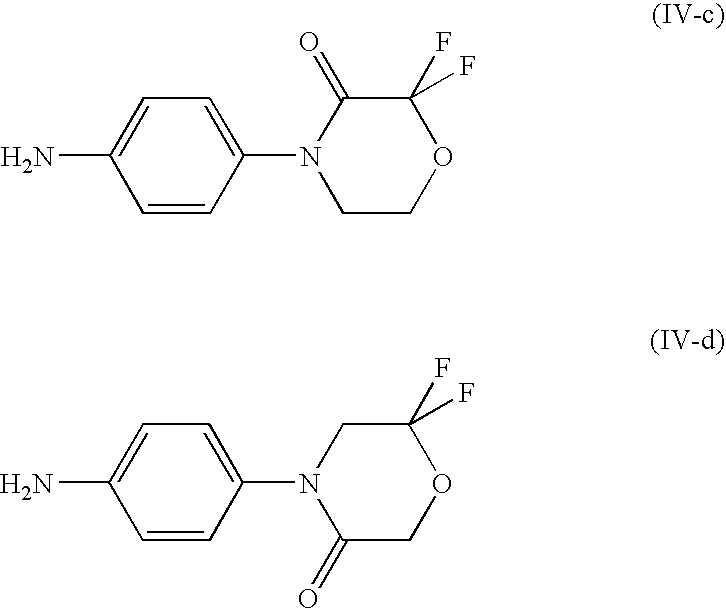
C1=CC(N2CCOC(F)(F)C2=O)=CC=C1N.C1=CC(N2C(=O)COC(F)(F)C2)=CC=C1N
